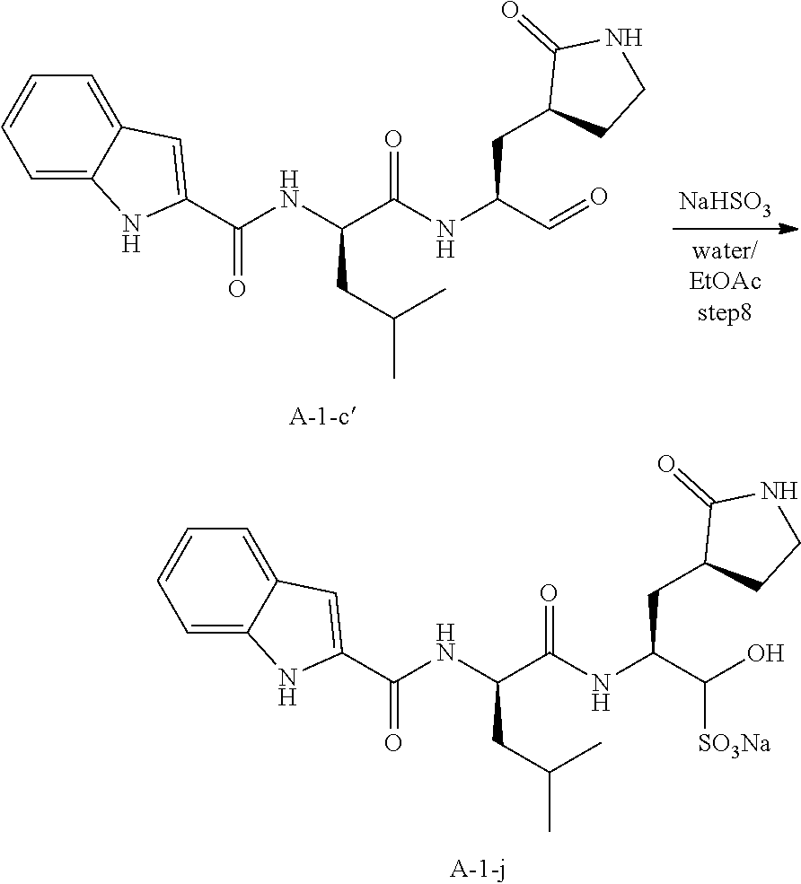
C1=C2C(=CC=C1)NC(C(NC(C(NC(C([SO3Na])O)CC1CCNC1=O)=O)CC(C)C)=O)=C2.[NaHSO3].C1=C2C(=CC=C1)NC(C(NC(C(NC(C=O)CC1CCNC1=O)=O)CC(C)C)=O)=C2
